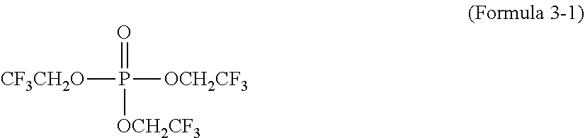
[CF3CH2O]P([OCH2CF3])(=O)[OCH2CF3]
